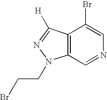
C12=C(C=NC=C1Br)N(CCBr)N=C2[H]
